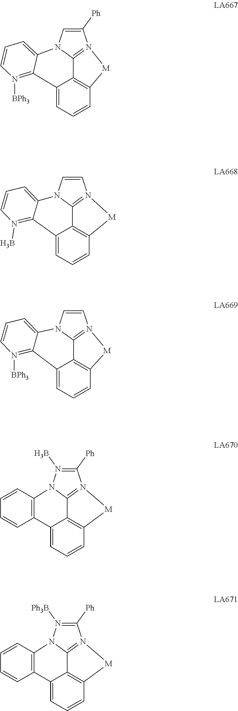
C1([Ph])=CN2C3=N1[M]C1=C3C(=CC=C1)C1=N([BPh3])C=CC=C21.C1=CN2C3=N1[M]C1=C3C(=CC=C1)C1=N(B)C=CC=C21.C1=CN2C3=N1[M]C1=C3C(=CC=C1)C1=N([BPh3])C=CC=C21.C1([Ph])=N(B)N2C3=C(C=CC=C3)C3=CC=CC4=C3C2=N1[M]4.C1([Ph])=N([Ph3B])N2C3=C(C=CC=C3)C3=CC=CC4=C3C2=N1[M]4
